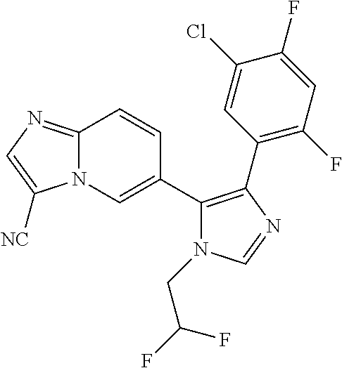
N12C(=NC=C1[NC])C=CC(C1=C(C3=C(F)C=C(F)C(Cl)=C3)N=CN1CC(F)F)=C2
